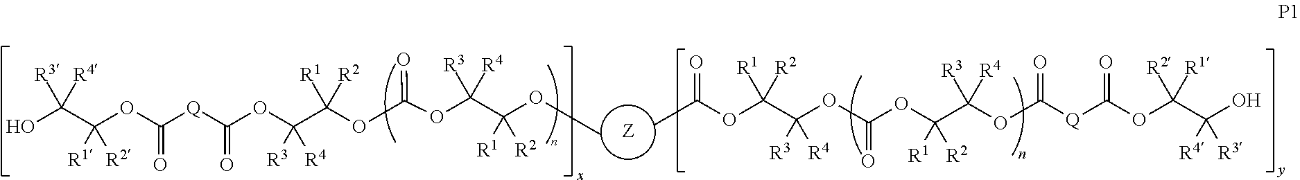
[Q](C(OC(C(OC(OC(C(OC)([R1])[R2])([R3])[R4])=O)([R1])[R2])([R3])[R4])=O)C(OC(C([R3])([R4])O)([R1])[R2])=O.[Z].CC(OC(C(OC(OC(C(OC([Q]C(OC([R2])([R1])C(O)([R4])[R3])=O)=O)([R3])[R4])([R1])[R2])=O)([R3])[R4])([R1])[R2])=O
